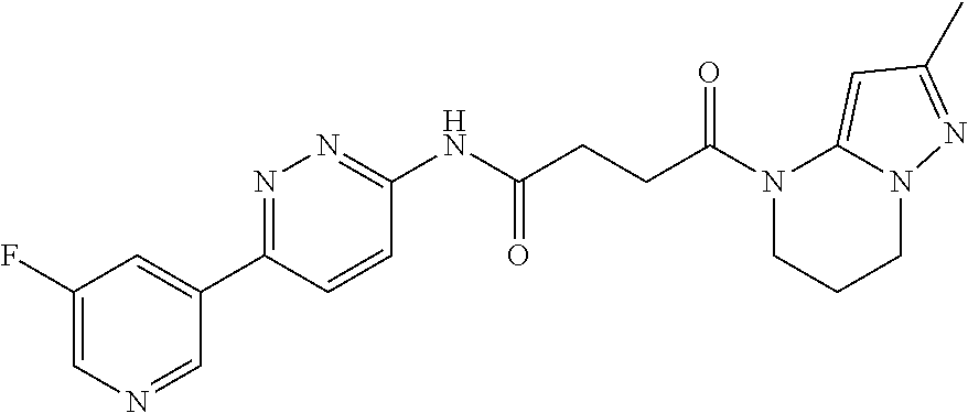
C1(F)=CN=CC(C2=NN=C(NC(CCC(N3CCCN4C3=CC(C)=N4)=O)=O)C=C2)=C1
